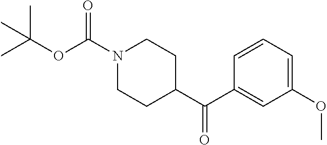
N1(C(OC(C)(C)C)=O)CCC(C(C2=CC(OC)=CC=C2)=O)CC1
